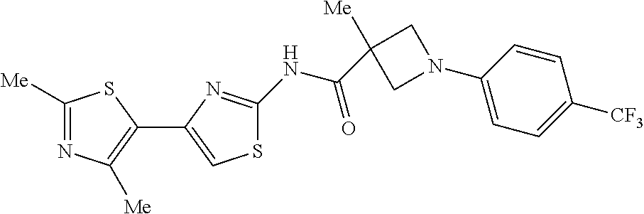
C1([Me])=NC([Me])=C(C2=CSC(NC(C3([Me])CN(C4=CC=C([CF3])C=C4)C3)=O)=N2)S1
